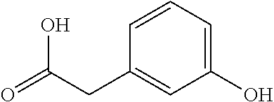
C1=CC=C(O)C=C1CC(=O)O
